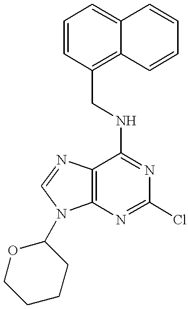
C1=CC(CNC2=NC(Cl)=NC3=C2N=CN3C2CCCCO2)=C2C(=C1)C=CC=C2
